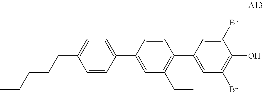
C1=CC(C2=CC(CC)=C(C3=CC(Br)=C(O)C(Br)=C3)C=C2)=CC=C1CCCCC
